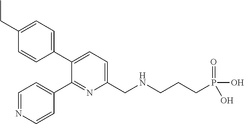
C1=C(CC)C=CC(C2=CC=C(CNCCCP(=O)(O)O)N=C2C2=CC=NC=C2)=C1
